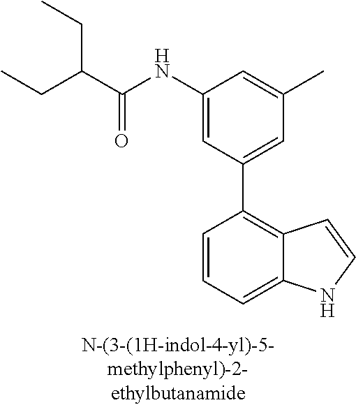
C1(NC(C(CC)CC)=O)=CC(C2=C3C(=CC=C2)NC=C3)=CC(C)=C1
